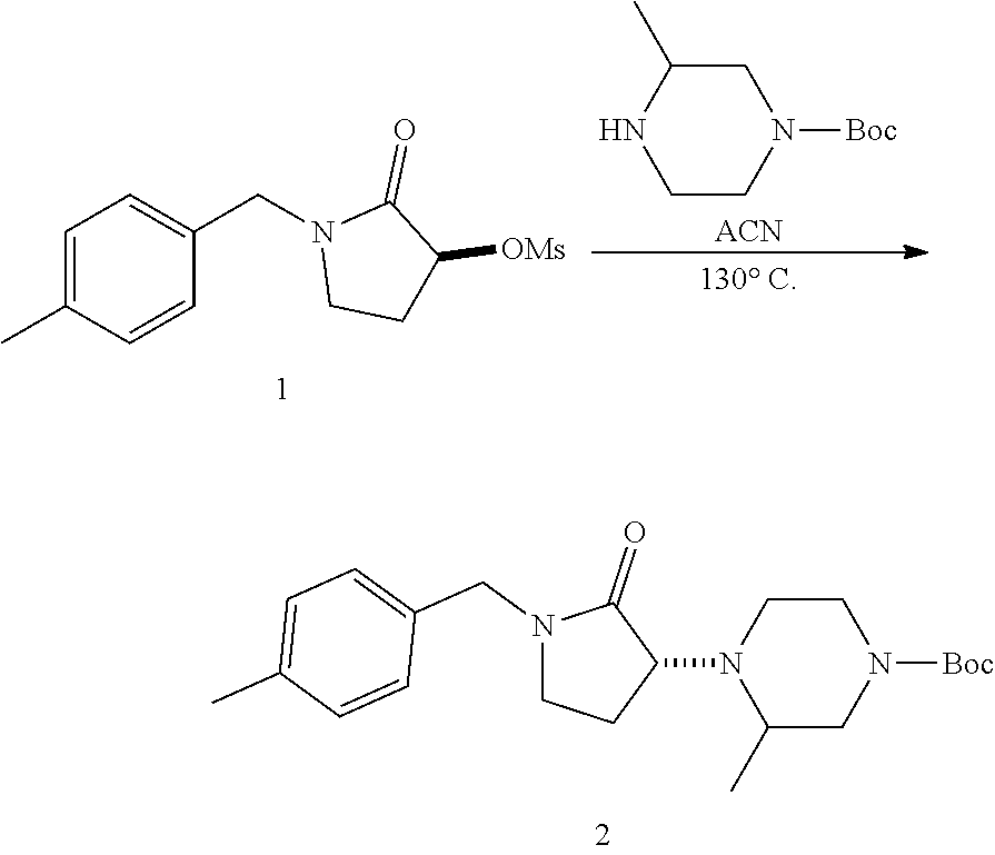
N1(CC2=CC=C(C)C=C2)CCC(N2C(C)CN([Boc])CC2)C1=O.C1=C(C)C=CC(CN2CCC([OMs])C2=O)=C1.C1C(C)NCCN1[Boc].[ACN]
